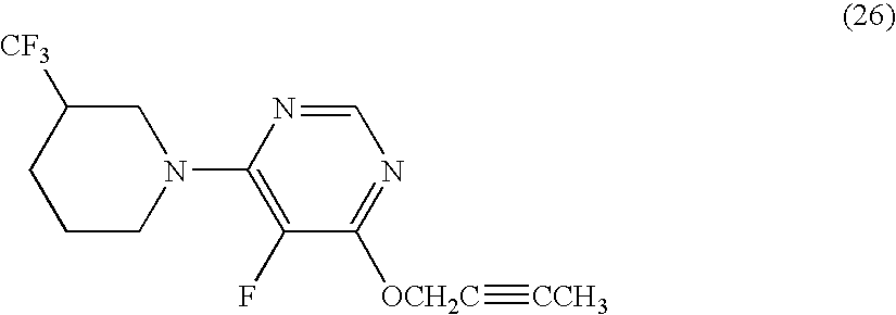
C1CN(C2=C(F)C([OCH2C]#[CCH3])=NC=N2)CC([CF3])C1
